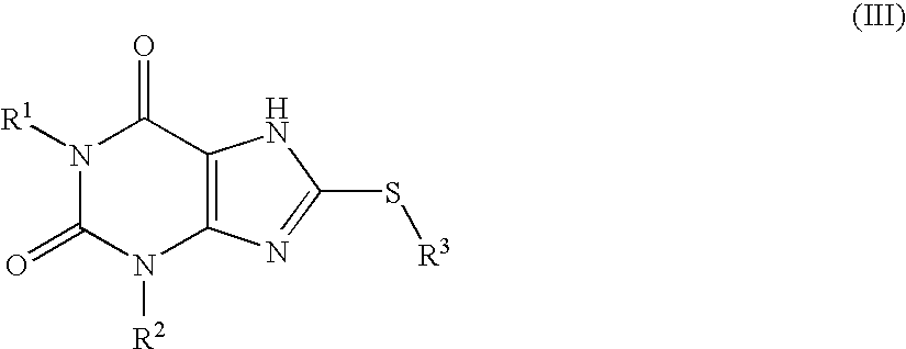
N1([R1])C(=O)N([R2])C2=C(C1=O)NC(S[R3])=N2
